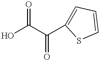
O=C(O)C(=O)C1=CC=CS1
